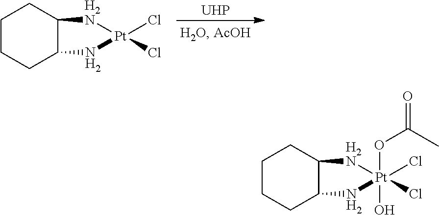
C1CCC2C(C1)[H2N][Pt](Cl)(Cl)(OC(C)=O)(O)N2.C1CCC2C(C1)[H2N][Pt](Cl)(Cl)N2.[UHP]
